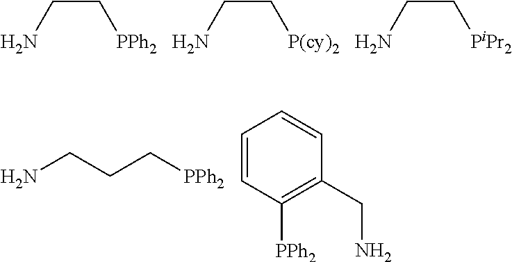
C(N)C[PPh2].C(N)C[P(cy)2].C(N)C[PiPr2].NCCC[PPh2].C1=CC([PPh2])=C(CN)C=C1
